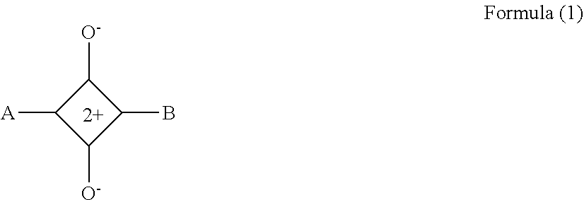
C1([O-])C([A])C([O-])C1B
